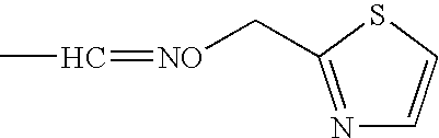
CC=[NO]CC1=NC=CS1
